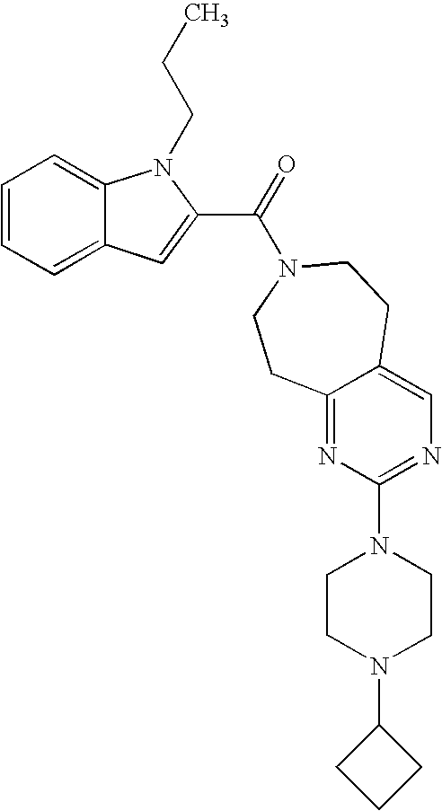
C1=CC=C2C(=C1)N(CCC)C(C(=O)N1CCC3=CN=C(N4CCN(C5CCC5)CC4)N=C3CC1)=C2
